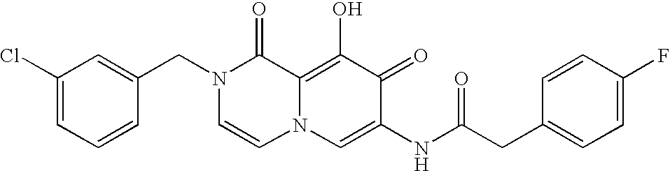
C1(Cl)=CC=CC(CN2C=CN3C(=C(O)C(=O)C(NC(=O)CC4=CC=C(F)C=C4)=C3)C2=O)=C1
